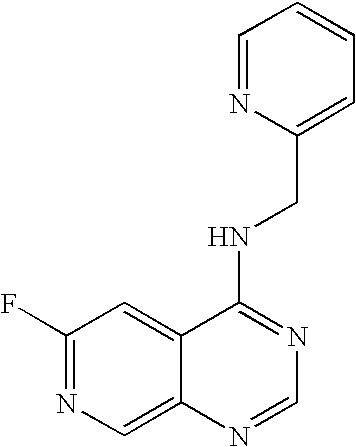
C1(F)=NC=C2C(=C1)C(NCC1=CC=CC=N1)=NC=N2
